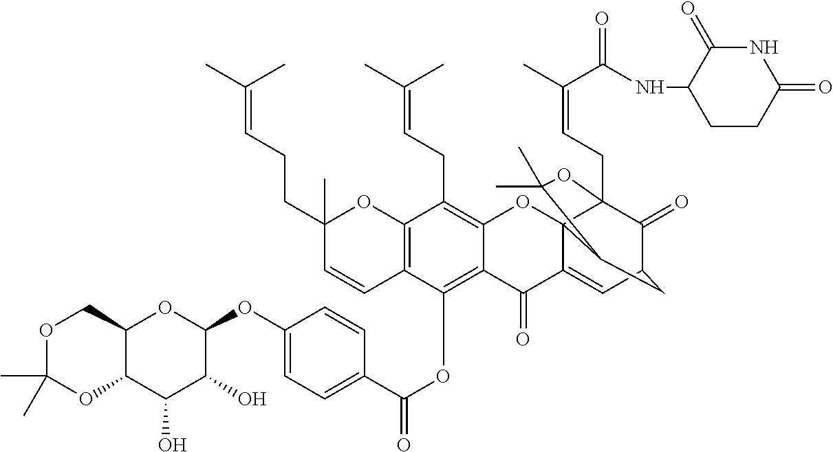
C12C(COC(C)(C)O1)OC(OC1=CC=C(C(OC3=C4C(=C(CC=C(C)C)C5=C3C=CC(C)(CCC=C(C)C)O5)OC35C(=CC6C(=O)C3(CC=C(C)C(=O)NC3CCC(=O)NC3=O)OC(C)(C)C5C6)C4=O)=O)C=C1)C(O)C2O
